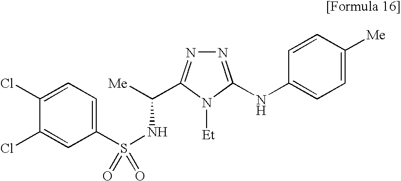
C1(S(NC([Me])C2=NN=C(NC3=CC=C([Me])C=C3)N2[Et])(=O)=O)=CC=C(Cl)C(Cl)=C1
